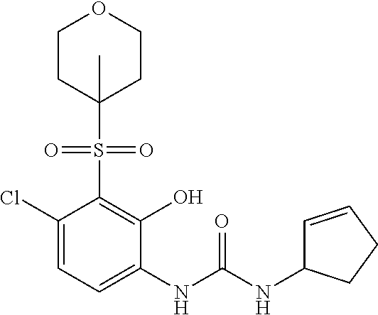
C1(Cl)=CC=C(NC(NC2C=CCC2)=O)C(O)=C1S(=O)(=O)C1(C)CCOCC1
